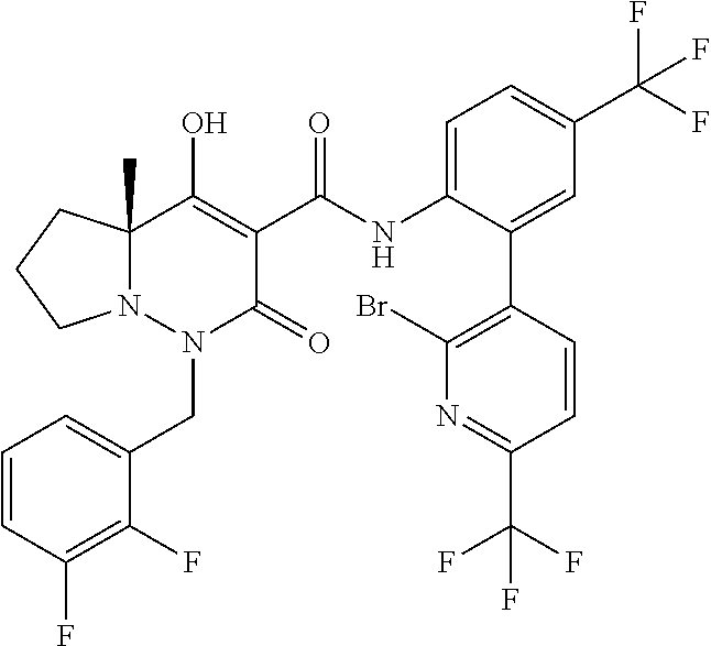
C1=CC(F)=C(F)C(CN2C(=O)C(C(=O)NC3=CC=C(C(F)(F)F)C=C3C3=C(Br)N=C(C(F)(F)F)C=C3)=C(O)C3(C)N2CCC3)=C1
